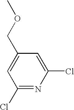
C1(Cl)=NC(Cl)=CC(COC)=C1
